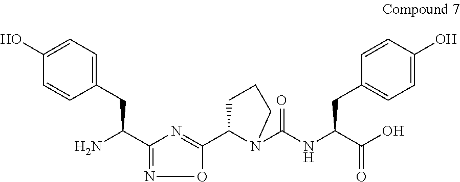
C1(O)=CC=C(CC(N)C2=NOC(C3N(C(NC(C(O)=O)CC4=CC=C(O)C=C4)=O)CCC3)=N2)C=C1
